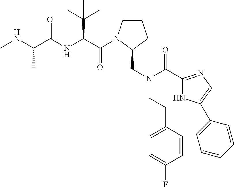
C(=O)(C(C(C)(C)C)NC(=O)C(C)NC)N1CCCC1CN(CCC1=CC=C(F)C=C1)C(=O)C1=NC=C(C2=CC=CC=C2)N1
